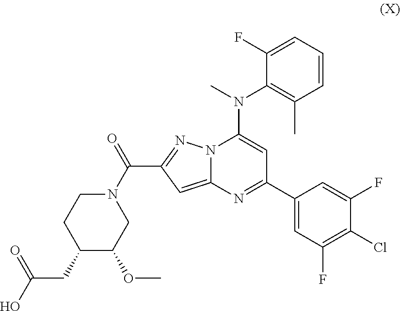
C1(C2=NC3=CC(C(N4CCC(CC(O)=O)C(OC)C4)=O)=NN3C(N(C3=C(C)C=CC=C3F)C)=C2)=CC(F)=C(Cl)C(F)=C1
